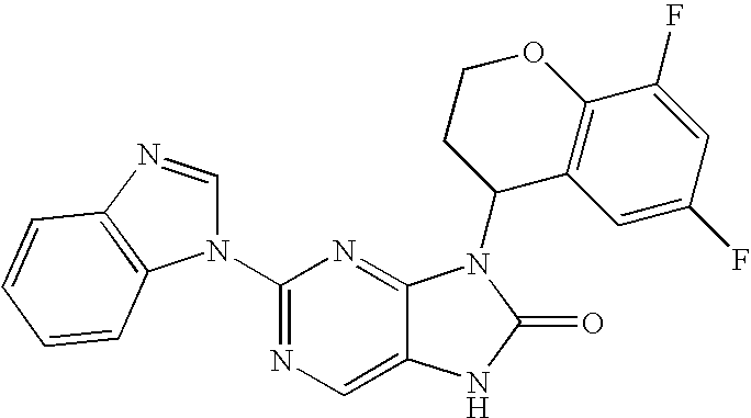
C12=CN=C(N3C=NC4=C3C=CC=C4)N=C1N(C1C3=C(OCC1)C(F)=CC(F)=C3)C(=O)N2
